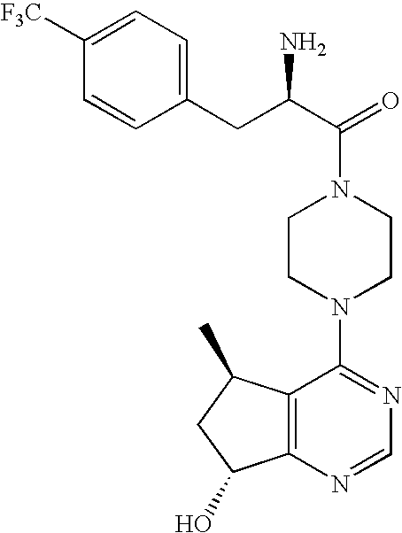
C(N1CCN(C2=NC=NC3=C2C(C)CC3O)CC1)(C(CC1=CC=C([F3C])C=C1)N)=O
